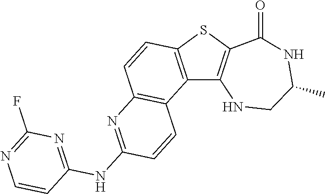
C12=C(SC3=C1NCC(C)NC3=O)C=CC1=C2C=CC(NC2=NC(F)=NC=C2)=N1
